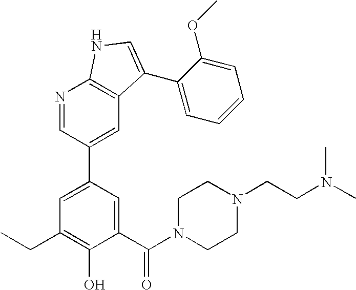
C1(C(N2CCN(CCN(C)C)CC2)=O)=CC(C2=CC3=C(N=C2)NC=C3C2=CC=CC=C2OC)=CC(CC)=C1O
